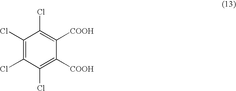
C1(Cl)=C(Cl)C(Cl)=C([COOH])C([COOH])=C1Cl
